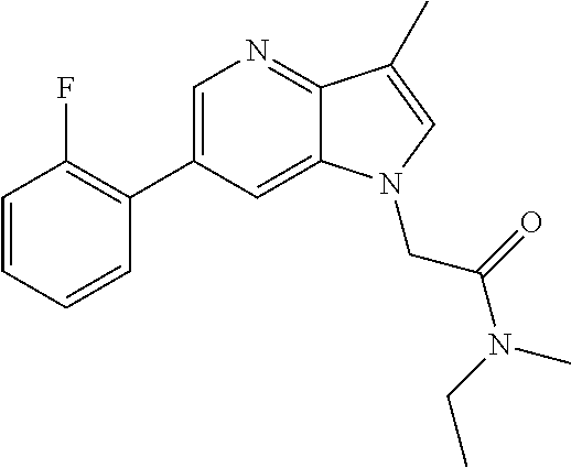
C1=C(C2=C(F)C=CC=C2)C=C2C(=N1)C(C)=CN2CC(=O)N(CC)C
